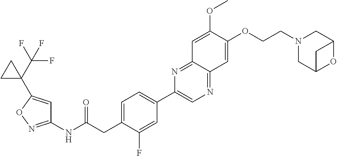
C1(NC(CC2=CC=C(C3=CN=C4C(=N3)C=C(OC)C(OCCN3CC5OC(C3)C5)=C4)C=C2F)=O)=NOC(C2(C(F)(F)F)CC2)=C1
